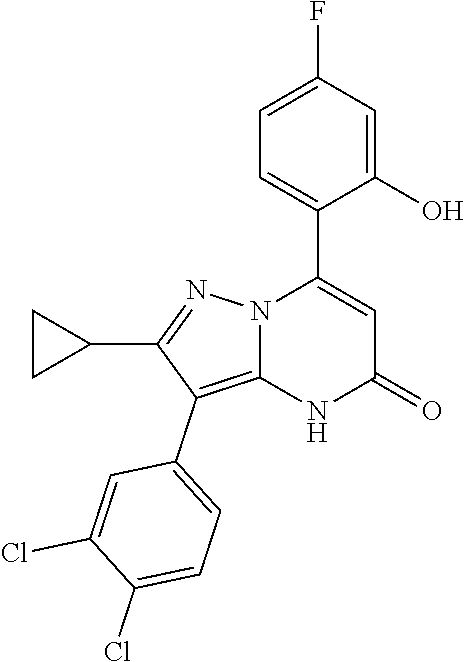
C1(O)=CC(F)=CC=C1C1=CC(=O)NC2=C(C3=CC=C(Cl)C(Cl)=C3)C(C3CC3)=NN12
